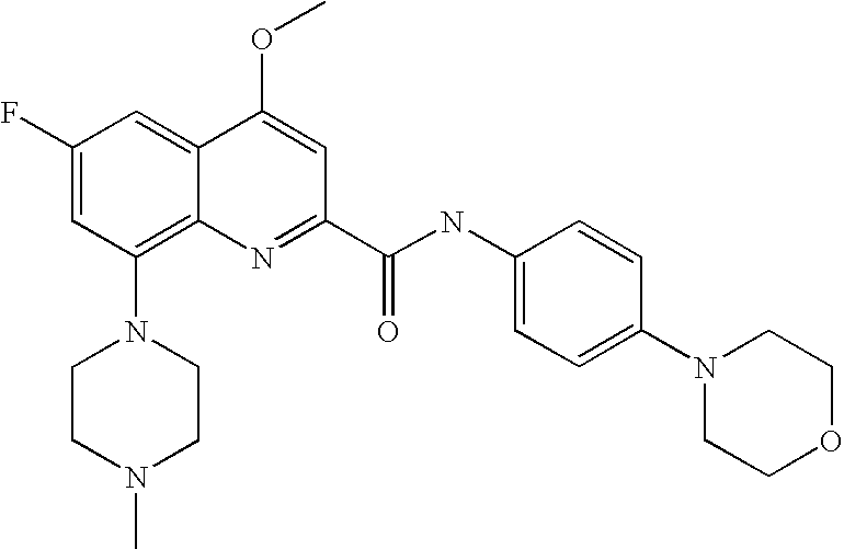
C1(F)=CC(N2CCN(C)CC2)=C2C(=C1)C(OC)=CC(C(=O)NC1=CC=C(N3CCOCC3)C=C1)=N2
